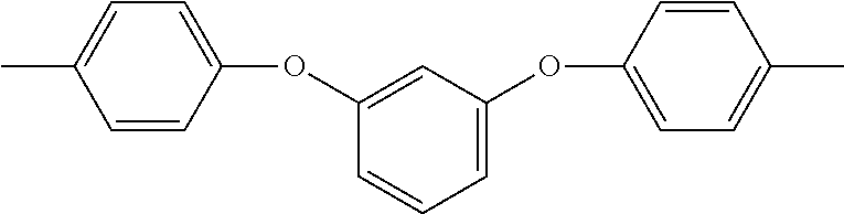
CC1=CC=C(OC2=CC(OC3=CC=C(C)C=C3)=CC=C2)C=C1
